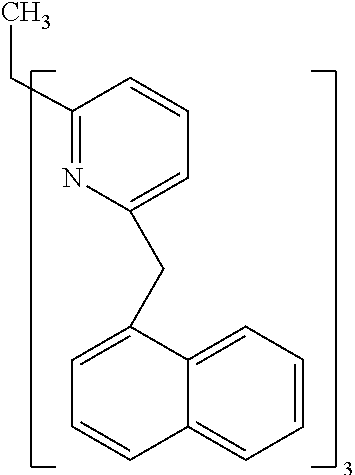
C1(CC)=NC(CC2=CC=CC3=CC=CC=C32)=CC=C1
